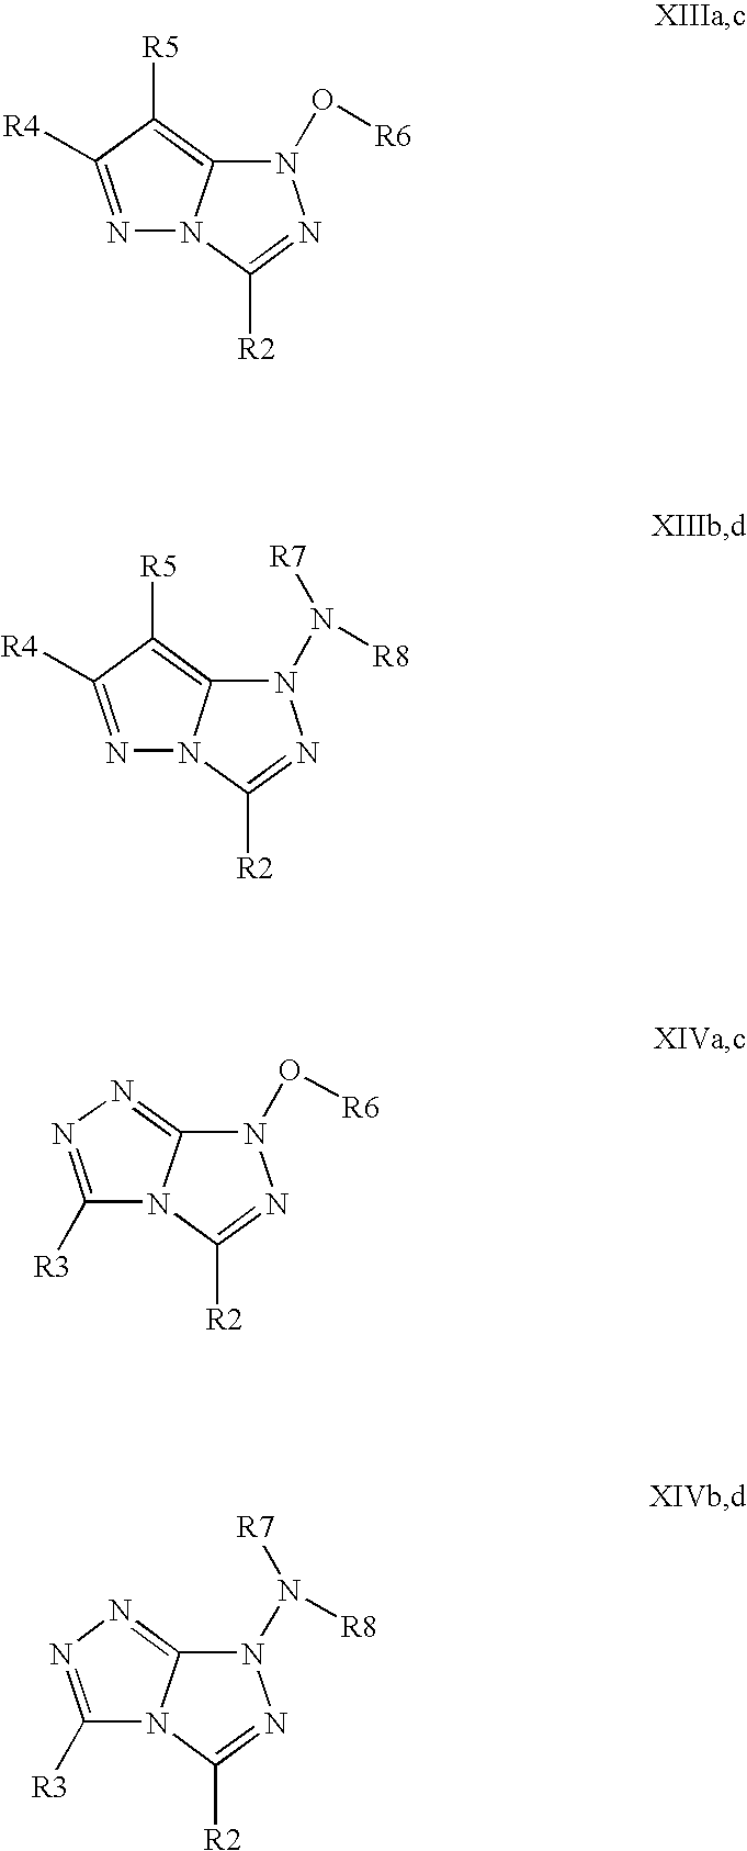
N1=C([R4])C([R5])=C2N1C([R2])=NN2O[R6].N1=C([R4])C([R5])=C2N1C([R2])=NN2N([R8])[R7].C1([R3])=NN=C2N1C([R2])=NN2O[R6].C1([R3])=NN=C2N1C([R2])=NN2N([R8])[R7]
